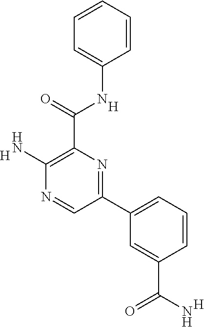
C1=C(NC(C2=C(N)N=CC(C3=CC=CC(C(=O)N)=C3)=N2)=O)C=CC=C1.[H].[H].[H]
